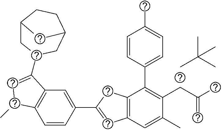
CC(C)(C)C.C1=CC(C2=CC3=C(C2)C(C2=CC=C(C)C=C2)=C(CC(C)=C)C(C)=C3)=CC2=C1C(C)C=C2C1CC2CCC(C1)C2
